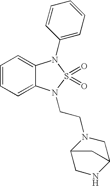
C1=CC=C2C(=C1)N(C1=CC=CC=C1)S(=O)(=O)N2CCN1CC2NCC1C2
